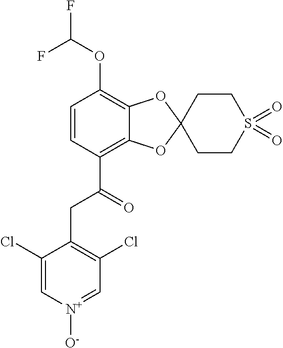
C1=CC(C(=O)CC2=C(Cl)C=[N+]([O-])C=C2Cl)=C2C(=C1OC(F)F)OC1(O2)CCS(=O)(=O)CC1
